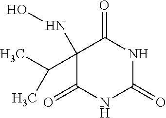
C1(=O)NC(=O)NC(=O)C1(NO)C(C)C
